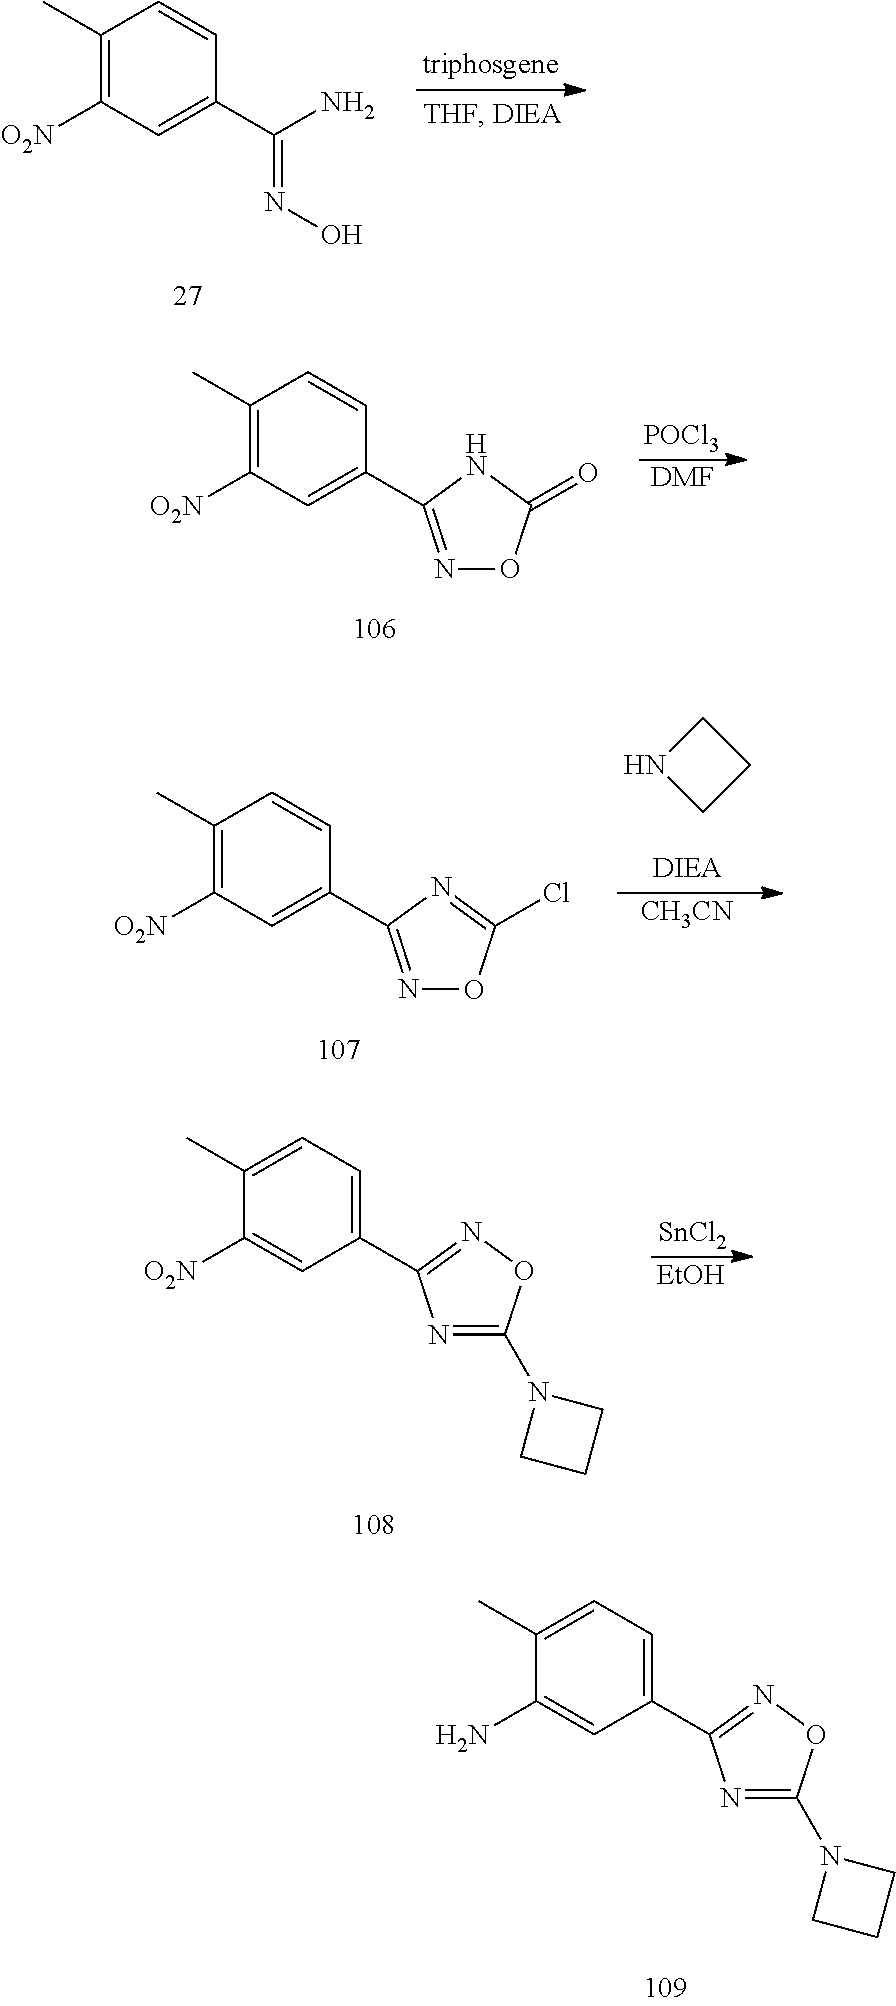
C1(C)=C([O2N])C=C(C(N)=NO)C=C1.C1(C)=C([O2N])C=C(C2=NOC(=O)N2)C=C1.[POCl3].[DMF].C1NCC1.C1(C)=C([O2N])C=C(C2=NOC(Cl)=N2)C=C1.[CH3CN].C1(C)=CC=C(C2=NOC(N3CCC3)=N2)C=C1[O2N].[SnCl2].[EtOH].C1(C)=CC=C(C2=NOC(N3CCC3)=N2)C=C1N
